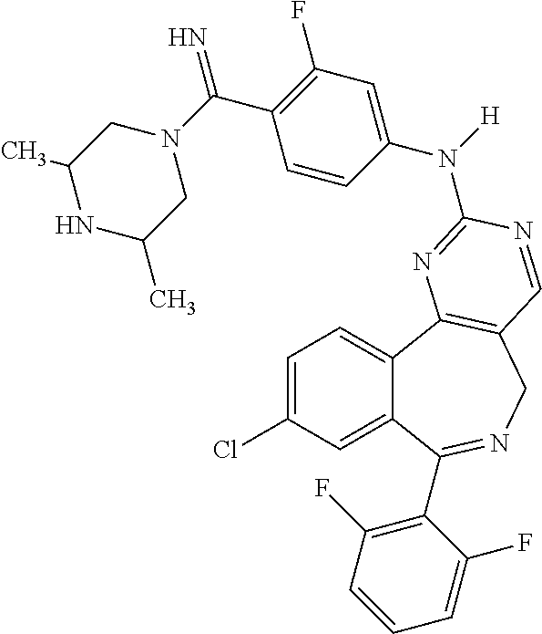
C1=C(Cl)C=C2C(=C1)C1=C(CN=C2C2=C(F)C=CC=C2F)C=NC(N(C2=CC(F)=C(C(N3CC(C)NC(C)C3)=N)C=C2)[H])=N1
